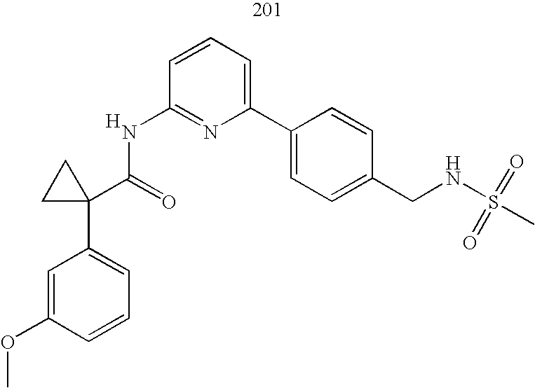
COC1=CC(C2(C(=O)NC3=NC(C4=CC=C(CNS(C)(=O)=O)C=C4)=CC=C3)CC2)=CC=C1.[H]
